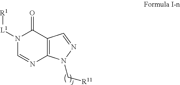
N1([L1][R1])C=NC2=C(C1=O)C=NN2C[R11]
